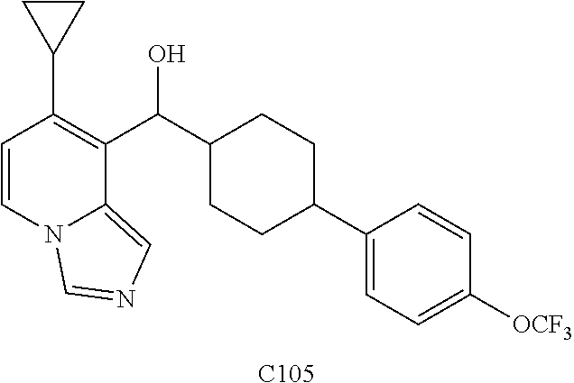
C1=CN2C(=CN=C2)C(C(O)C2CCC(C3=CC=C([OCF3])C=C3)CC2)=C1C1CC1.[C105]
